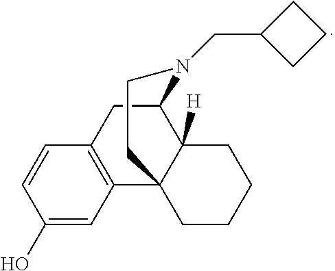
C1(O)=CC2=C(C=C1)CC1C3([H])C2(CCN1CC1CCC1)CCCC3
